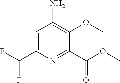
C1=C(C(F)F)N=C(C(OC)=O)C(OC)=C1N
